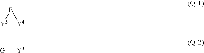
[Y3][E][Y4].[G][Y3]
